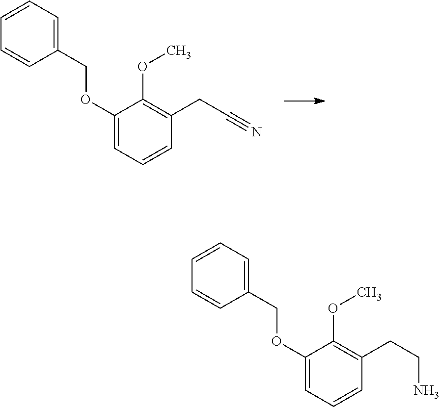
C1(COC2=CC=CC(CCN)=C2OC)=CC=CC=C1.C1(COC2=CC=CC(CC#N)=C2OC)=CC=CC=C1
